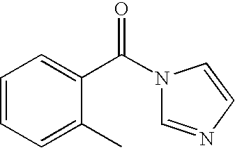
C1(C(N2C=NC=C2)=O)=CC=CC=C1C
